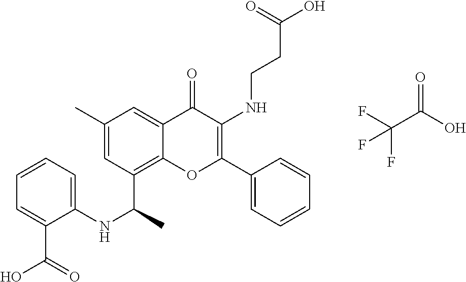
C1=CC=CC=C1C1=C(NCCC(=O)O)C(=O)C2=CC(C)=CC(C(NC3=CC=CC=C3C(O)=O)C)=C2O1.FC(F)(C(=O)O)F
